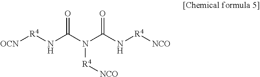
[OCN][R4]NC(N(C(N[R4][NCO])=O)[R4][NCO])=O
